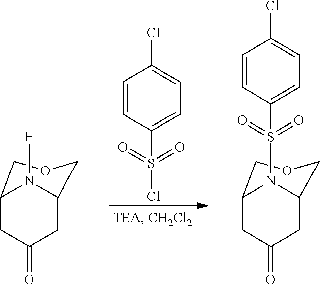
C1=CC(S(=O)(=O)Cl)=CC=C1Cl.C1OCC2CC(=O)CC1N2[H].C1OCC2CC(=O)CC1N2S(=O)(=O)C1=CC=C(Cl)C=C1
